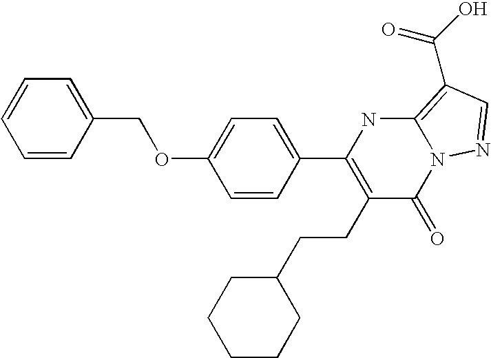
C1=CC(COC2=CC=C(C3=C(CCC4CCCCC4)C(=O)N4C(=C(C(=O)O)C=N4)N3)C=C2)=CC=C1
